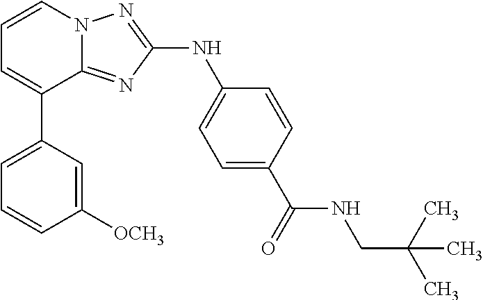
C1=CN2C(=NC(NC3=CC=C(C(=O)NCC(C)(C)C)C=C3)=N2)C(C2=CC=CC([OCH3])=C2)=C1
